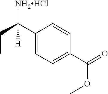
C1(C([NH2HCl])(CC)[H])=CC=C(C(OC)=O)C=C1
